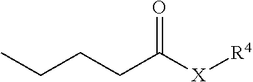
C(CCC([X][R4])=O)C
